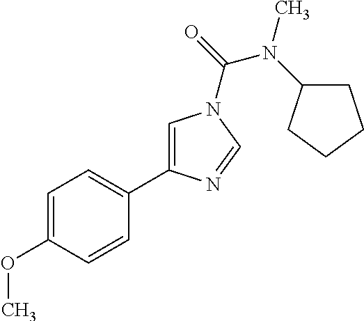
C1=C(OC)C=CC(C2=CN(C(N(C)C3CCCC3)=O)C=N2)=C1
